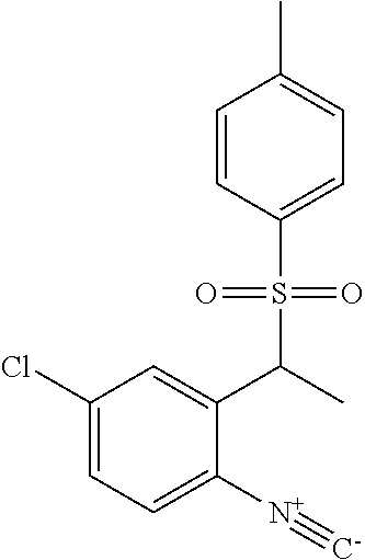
C1=CC(S(C(C)C2=CC(Cl)=CC=C2[N+]#[C-])(=O)=O)=CC=C1C
